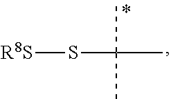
S(C(C)(C)C)[R8S]
